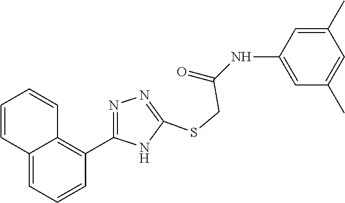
C1=C(NC(=O)CSC2=NN=C(C3=C4C(=CC=C3)C=CC=C4)N2)C=C(C)C=C1C
